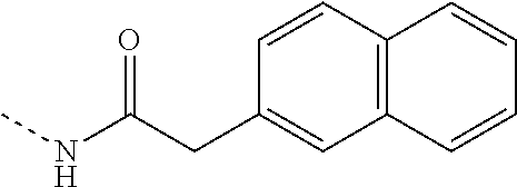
C12=C(C=CC(CC(NC)=O)=C1)C=CC=C2
